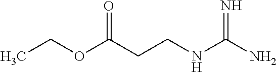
O(C(CCNC(N)=N)=O)CC
